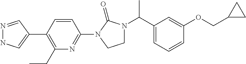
N1=CC(C2=C(CC)N=C(N3C(=O)N(C(C4=CC=CC(OCC5CC5)=C4)C)CC3)C=C2)=CN1
